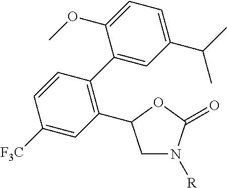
C1(C2=C(C3CN([R])C(=O)O3)C=C([F3C])C=C2)=CC(C(C)C)=CC=C1OC
